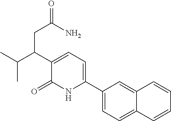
C1(C2=CC=C(C(C(C)C)CC(=O)N)C(=O)N2)=CC=C2C(=C1)C=CC=C2
